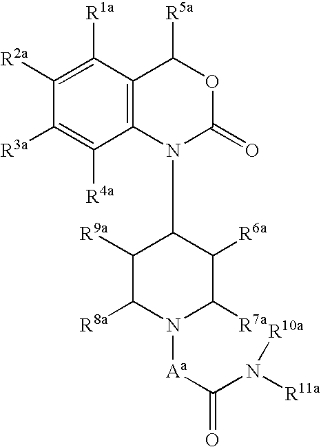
C1([R2a])=C([R1a])C2=C(C([R4a])=C1[R3a])N(C1C([R9a])C([R8a])N([Aa]C(N([R11a])[R10a])=O)C([R7a])C1[R6a])C(=O)OC2[R5a]
